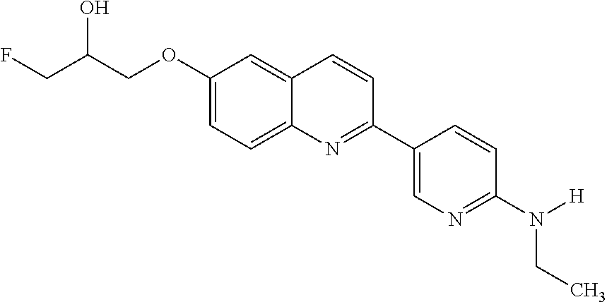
C1(OCC(CF)O)=CC=C2C(=C1)C=CC(C1=CN=C(N([H])CC)C=C1)=N2
